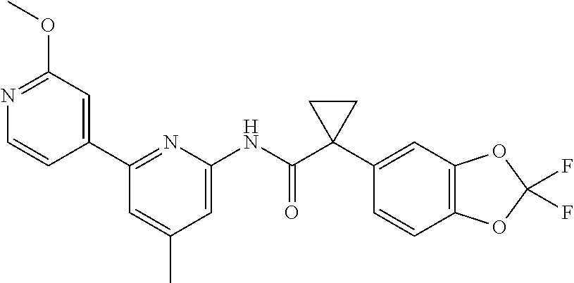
N1=C(OC)C=C(C2=NC(NC(C3(C4=CC5=C(C=C4)OC(F)(F)O5)CC3)=O)=CC(C)=C2)C=C1
